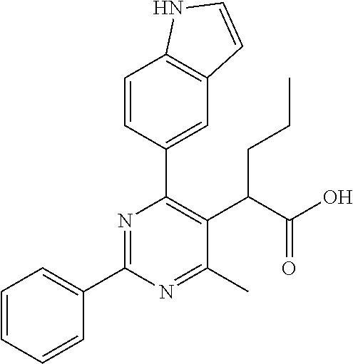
C1=CC=CC(C2=NC(C3=CC4=C(C=C3)NC=C4)=C(C(C(O)=O)CCC)C(C)=N2)=C1
